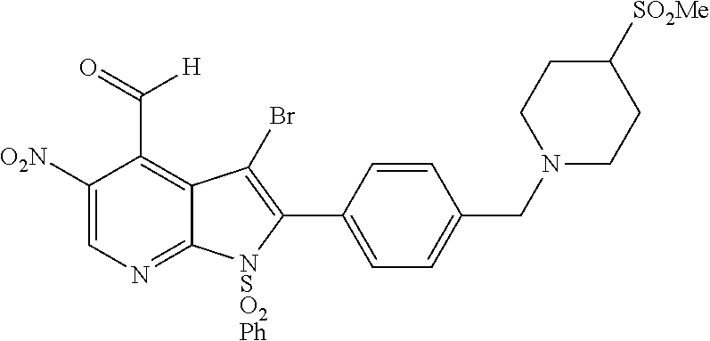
C12=NC=C([O2N])C(C(=O)[H])=C1C(Br)=C(C1=CC=C(CN3CCC([SO2Me])CC3)C=C1)[NSO2Ph]2
